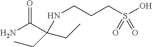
C(NCCCS(O)(=O)=O)(C(N)=O)(CC)CC
